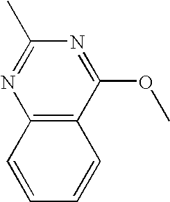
C12=C(C(OC)=NC(C)=N1)C=CC=C2
